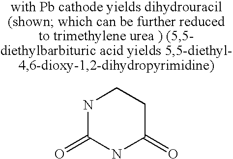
N1C(=O)NC(=O)CC1
